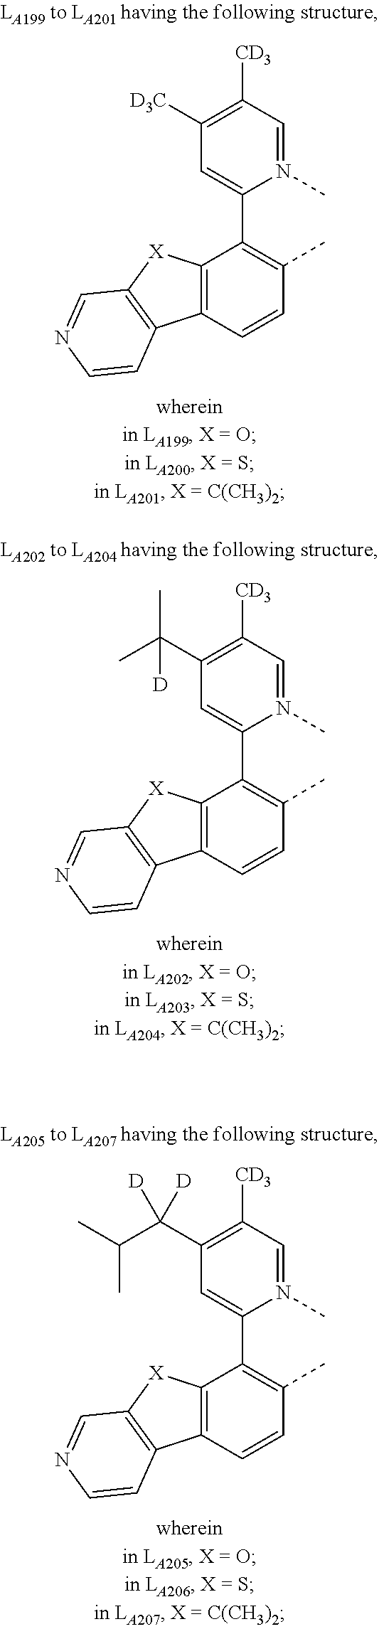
C12=C(C=CC(C)=C1C1=CC([D3C])=C([CD3])C=N1C)C1=C([X]2)C=NC=C1.C12=C(C=CC(C)=C1C1=CC(C(C)(C)[D])=C([CD3])C=N1C)C1=C([X]2)C=NC=C1.C12=C(C=CC(C)=C1C1=CC(C(C(C)C)([D])[D])=C([CD3])C=N1C)C1=C([X]2)C=NC=C1
